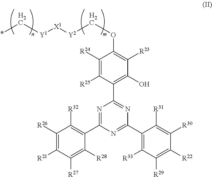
N1=C(C2=C([R32])C([R26])=C([R21])C([R27])=C2[R28])N=C(C2=C([R33])C([R29])=C([R22])C([R30])=C2[R31])N=C1C1=C(O)C([R23])=C(OC[Y2][X1][Y1]C*)C([R24])=C1[R25]
